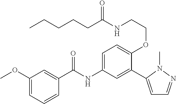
C1(OC)=CC=CC(C(=O)NC2=CC=C(OCCNC(CCCCC)=O)C(C3=CC=NN3C)=C2)=C1
